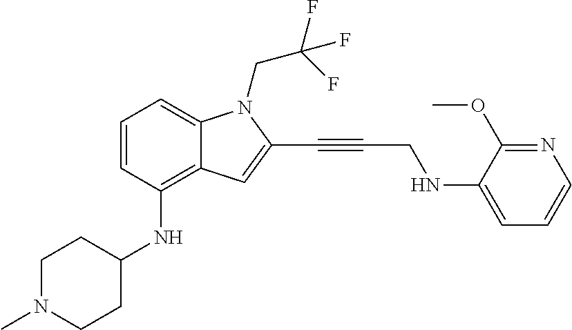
C1=CC(NC2CCN(C)CC2)=C2C(=C1)N(CC(F)(F)F)C(C#CCNC1=CC=CN=C1OC)=C2
